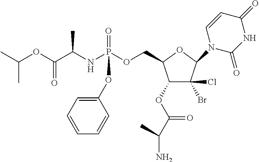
CC(OC(C(NP(OCC1C(OC(C(N)C)=O)C(Cl)(Br)C(N2C(=O)NC(=O)C=C2)O1)(=O)OC1=CC=CC=C1)C)=O)C
